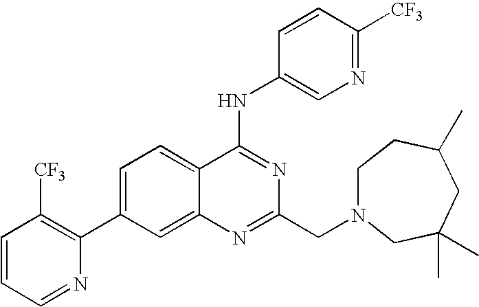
C1=CC=NC(C2=CC=C3C(=C2)N=C(CN2CCC(C)CC(C)(C)C2)N=C3NC2=CN=C([CF3])C=C2)=C1[CF3]
